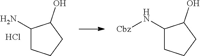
C1(N)CCCC1O.Cl.C1(N[Cbz])CCCC1O
